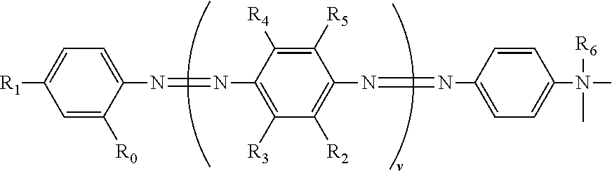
C1=C([R1])C=C([R0])C(N=NC2=C([R3])C([R2])=C(N=NC3=CC=C(N(C)([R6])C)C=C3)C([R5])=C2[R4])=C1
